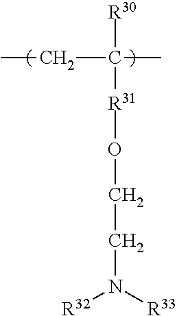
[R30]C(CC)(C)[R31]OCCN([R32])[R33]
